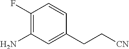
C1(F)=C(N)C=C(CC[CN])C=C1
